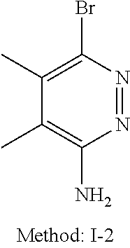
N1=NC(Br)=C(C)C(C)=C1N
